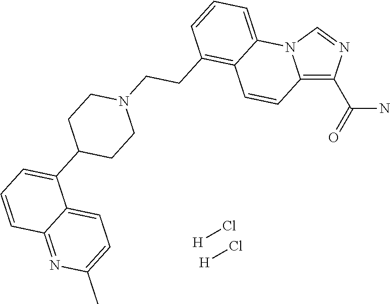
[H]Cl.[H]Cl.C12=C(C(=O)N)N=CN1C1=CC=CC(CCN3CCC(C4=CC=CC5=NC(C)=CC=C45)CC3)=C1C=C2
